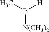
CB([H])[N(CH3)2]
